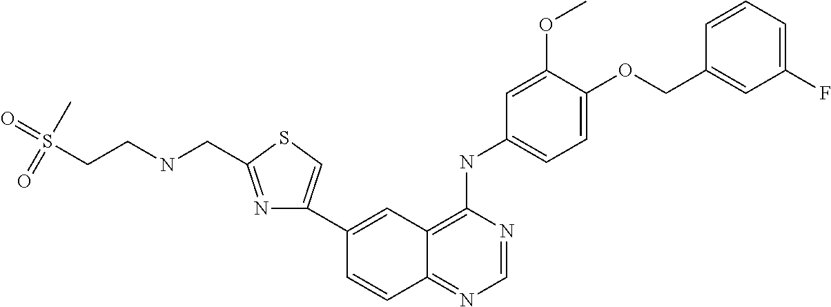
N1=C(CNCCS(C)(=O)=O)SC=C1C1=CC2=C(NC3=CC=C(OCC4=CC(F)=CC=C4)C(OC)=C3)N=CN=C2C=C1
